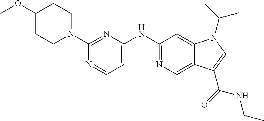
COC1CCN(C2=NC(NC3=NC=C4C(=C3)N(C(C)C)C=C4C(=O)NCC)=CC=N2)CC1
